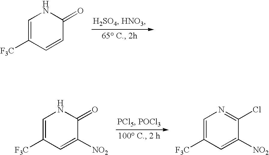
C1=C([F3C])C=CC(=O)N1.C1=C([F3C])C=C([NO2])C(=O)N1.C1=C([F3C])C=C([NO2])C(Cl)=N1
